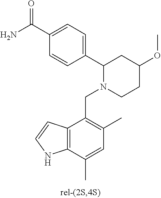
C1(C(N)=O)=CC=C(C2N(CC3=C(C)C=C(C)C4=C3C=CN4)CCC(OC)C2)C=C1
